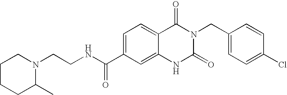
N1(CCNC(C2=CC=C3C(=C2)NC(=O)N(CC2=CC=C(Cl)C=C2)C3=O)=O)CCCCC1C
